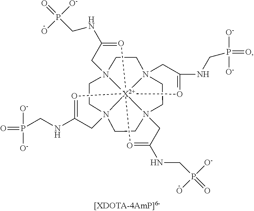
N123CCN45CCN67CCN8(CC1)CC(NCP(O)([O-])=O)=O[X2+]2864(O=C(NCP([O-])(O)=O)C5)(O=C(NCP([O-])([O-])=O)C7)O=C(NCP([O-])(=O)[O-])C3
